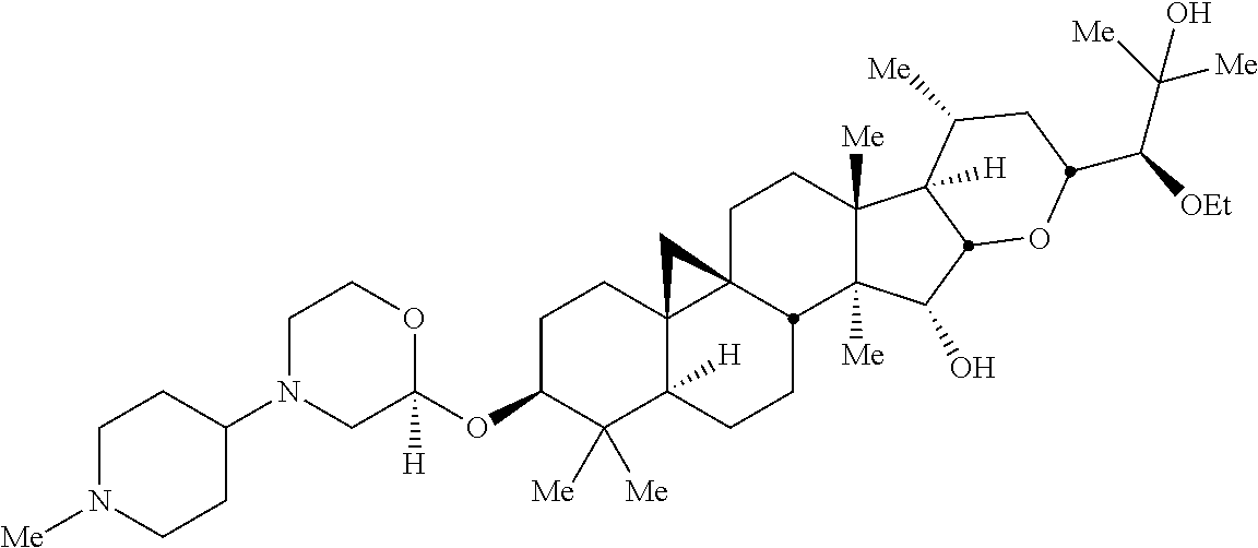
C1N(C2CCN([Me])CC2)CC(OC2C([Me])([Me])C3([H])C4(CC2)C2(CCC5([Me])C([Me])(C(O)C6C5([H])C([Me])CC(C([OEt])C([Me])([Me])O)O6)C2CC3)C4)([H])OC1
